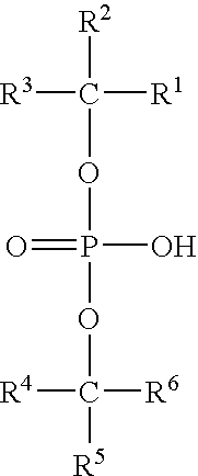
O(C([R3])([R2])[R1])P(=O)(O)OC([R4])([R5])[R6]
